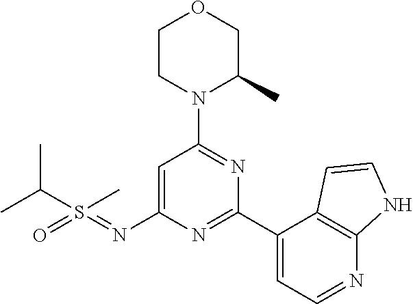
C1=C(N=S(=O)(C)C(C)C)N=C(C2=CC=NC3=C2C=CN3)N=C1N1C(C)COCC1
